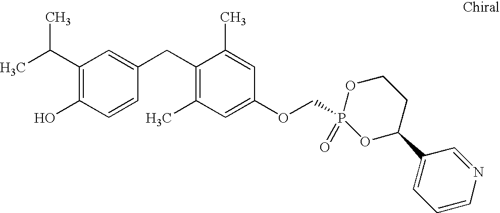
CC(C1=C(O)C=CC(CC2=C(C)C=C(OCP3(=O)OC(C4=CC=CN=C4)CCO3)C=C2C)=C1)C
